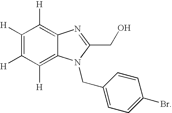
C1([H])=C([H])C([H])=C2C(=C1[H])N=C(CO)N2CC1=CC=C(Br)C=C1
